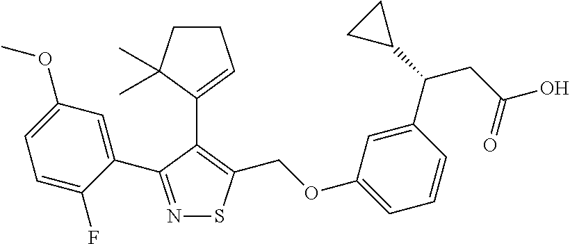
C1=C(F)C(C2=NSC(COC3=CC=CC(C(C4CC4)CC(O)=O)=C3)=C2C2=CCCC2(C)C)=CC(OC)=C1
